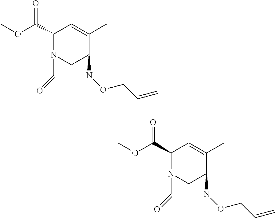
C(C1N2CC(C(C)=C1)N(OCC=C)C2=O)(OC)=O.C(C1N2CC(C(C)=C1)N(OCC=C)C2=O)(OC)=O
